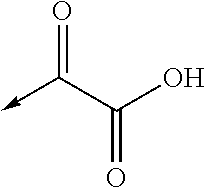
C(=O)(C(=O)->C)O
